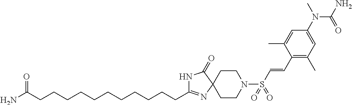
N1C(CCCCCCCCCCCC(N)=O)=NC2(C1=O)CCN(S(C=CC1=C(C)C=C(N(C(N)=O)C)C=C1C)(=O)=O)CC2
